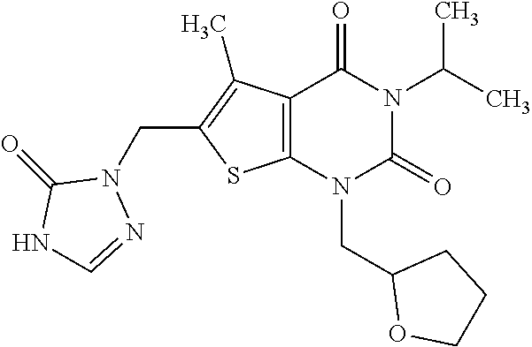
C12=C(N(CC3OCCC3)C(=O)N(C(C)C)C1=O)SC(CN1C(=O)NC=N1)=C2C
